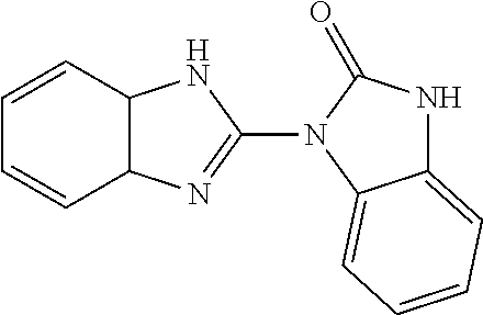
C1=CC2C(C=C1)N=C(N1C3=CC=CC=C3NC1=O)N2
